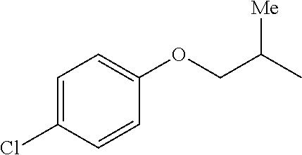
C1=C(Cl)C=CC(OCC([Me])C)=C1
